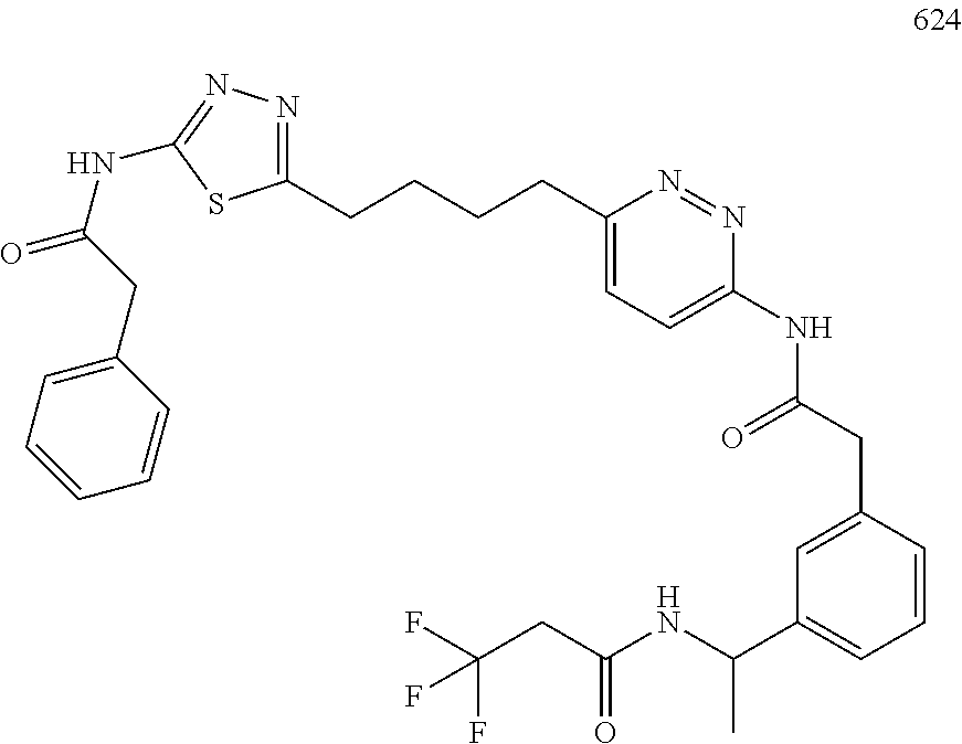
C1(CCCCC2=CC=C(NC(=O)CC3=CC(C(NC(CC(F)(F)F)=O)C)=CC=C3)N=N2)=NN=C(NC(=O)CC2=CC=CC=C2)S1
